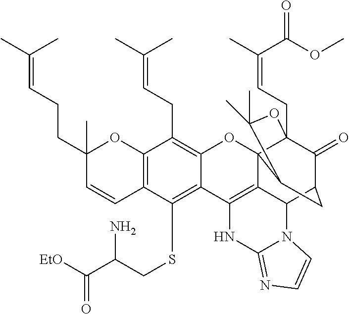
C12=C(C(SCC(C([EtO])=O)N)=C3C(=C1CC=C(C)C)OC14C5=C3NC3=NC=CN3C5C3C(=O)C1(CC=C(C(=O)OC)C)OC(C)(C)C4C3)C=CC(CCC=C(C)C)(C)O2
